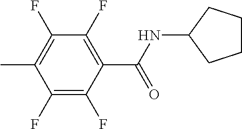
C1(F)=C(C)C(F)=C(F)C(C(NC2CCCC2)=O)=C1F
